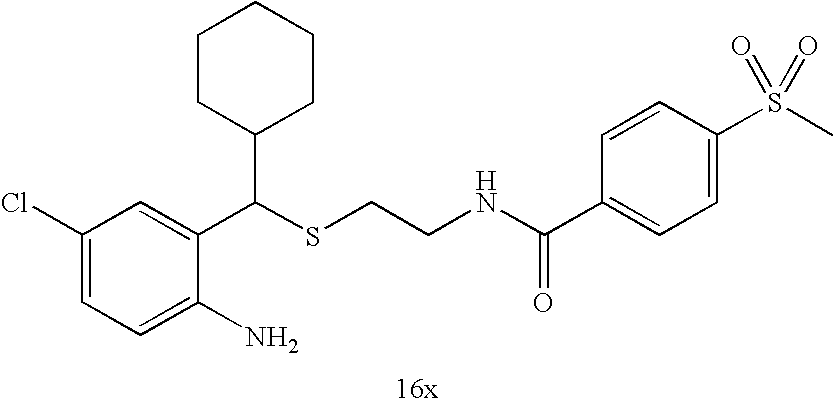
C1=C(N)C(C(SCCNC(C2=CC=C(S(C)(=O)=O)C=C2)=O)C2CCCCC2)=CC(Cl)=C1
